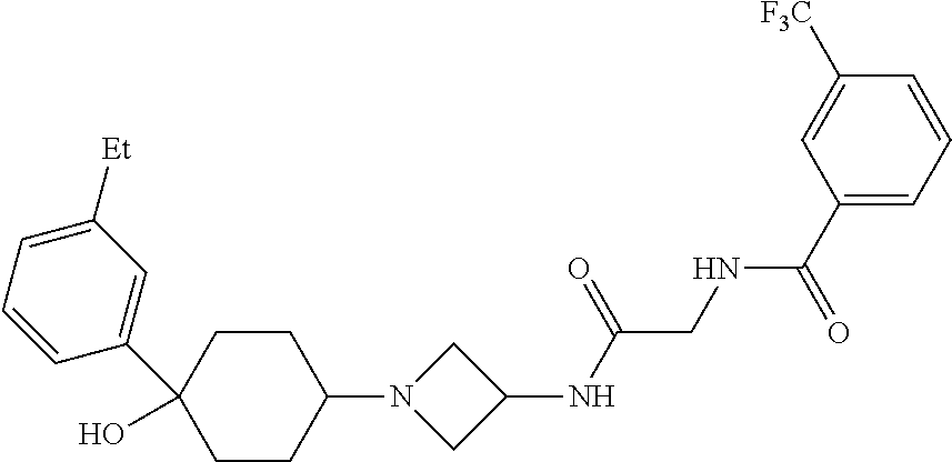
C1(C(=O)NCC(NC2CN(C3CCC(C4=CC([Et])=CC=C4)(O)CC3)C2)=O)=CC=CC([F3C])=C1
